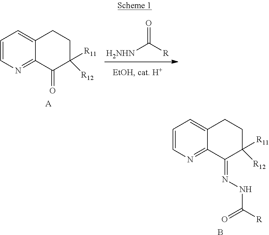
[H2NHN]C(=O)[R].[R11]C1([R12])CCC2=CC=CN=C2C1=O.[A].[R11]C1([R12])CCC2=CC=CN=C2C1=NNC(=O)[R].B
